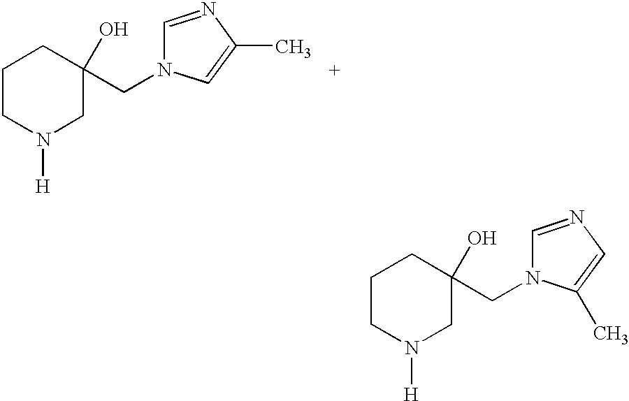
C1CN([H])CC(CN2C=NC(C)=C2)(O)C1.C1CN([H])CC(CN2C=NC=C2C)(O)C1
